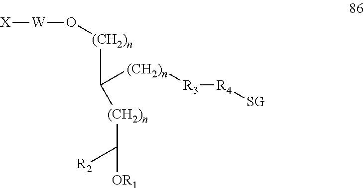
C([(CH2)n]O[W][X])([(CH2)n]C([OR1])[R2])[(CH2)n][R3][R4][SG]
